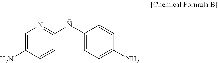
C1=C(N)C=CC(NC2=CC=C(N)C=C2)=N1
